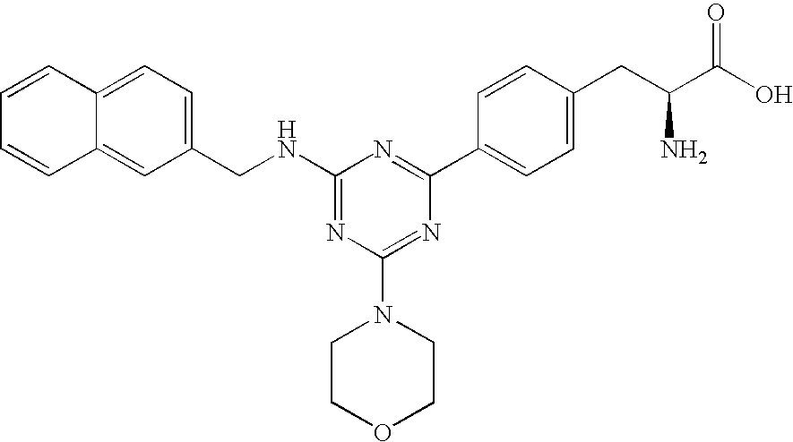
C12=CC=C(CNC3=NC(N4CCOCC4)=NC(C4=CC=C(CC(C(O)=O)N)C=C4)=N3)C=C1C=CC=C2
